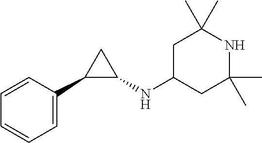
C1=CC=C(C2C(NC3CC(C)(C)NC(C)(C)C3)C2)C=C1
